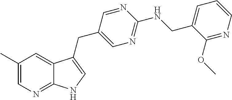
C1(C)=CN=C2C(=C1)C(CC1=CN=C(NCC3=CC=CN=C3OC)N=C1)=CN2
